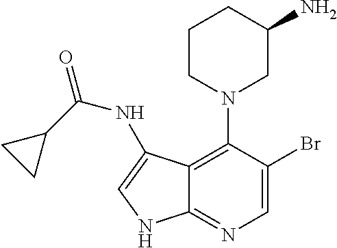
C12=C(N3CC(N)CCC3)C(Br)=CN=C1NC=C2NC(=O)C1CC1
